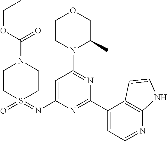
O1CCN(C2=NC(C3=CC=NC4=C3C=CN4)=NC(N=S3(=O)CCN(C(=O)OCC)CC3)=C2)C(C)C1
